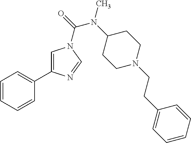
C1=CC=CC(C2=CN(C(N(C)C3CCN(CCC4=CC=CC=C4)CC3)=O)C=N2)=C1
